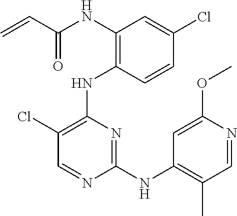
N(C1=C(NC2=C(Cl)C=NC(NC3=C(C)C=NC(OC)=C3)=N2)C=CC(Cl)=C1)C(C=C)=O
